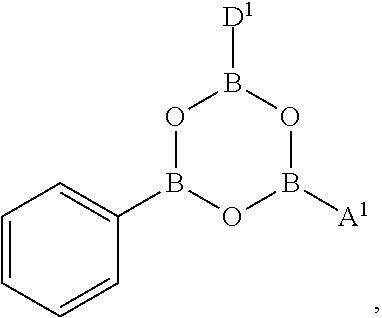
O1B(C2=CC=CC=C2)OB([A1])OB1[D1]
